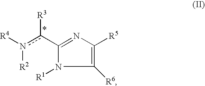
n([R2])(c(C1=NC([R5])=C([R6])N1[R1])[R3])[R4]
